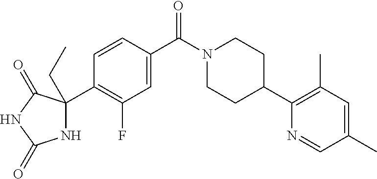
N1C(C2=C(F)C=C(C(N3CCC(C4=C(C)C=C(C)C=N4)CC3)=O)C=C2)(CC)C(=O)NC1=O
